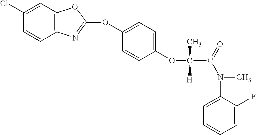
C12=C(C=C(Cl)C=C1)OC(OC1=CC=C(OC(C)(C(=O)N(C)C3=CC=CC=C3F)[H])C=C1)=N2
